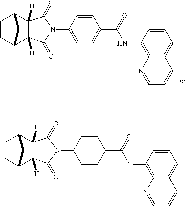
C1CC2C3([H])C([H])(C1C2)C(=O)N(C1=CC=C(C(=O)NC2=C4C(=CC=C2)C=CC=N4)C=C1)C3=O.C1=CC2C3([H])C([H])(C1C2)C(=O)N(C1CCC(C(=O)NC2=C4C(=CC=C2)C=CC=N4)CC1)C3=O
